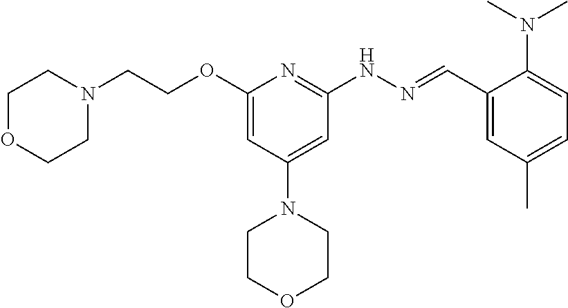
O(C1=CC(N2CCOCC2)=CC(NN=CC2=CC(C)=CC=C2N(C)C)=N1)CCN1CCOCC1
